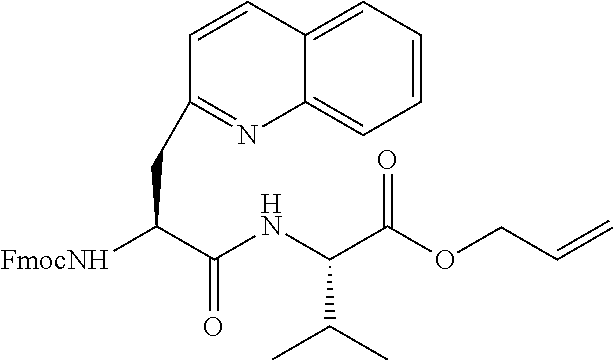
[FmocNH]C(C(NC(C(OCC=C)=O)C(C)C)=O)CC1=NC2=CC=CC=C2C=C1
